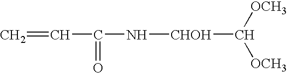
C=CC(=O)N[CHOH]C([OCH3])[OCH3]
